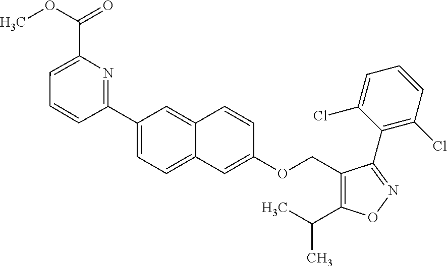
C1(OCC2=C(C(C)C)ON=C2C2=C(Cl)C=CC=C2Cl)=CC2=CC=C(C3=NC(C(OC)=O)=CC=C3)C=C2C=C1
